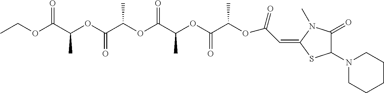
CCOC(C(OC(C(OC(C(OC(C(OC(C=C1N(C)C(=O)C(N2CCCCC2)S1)=O)C)=O)C)=O)C)=O)C)=O
